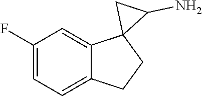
C1(F)=CC=C2C(=C1)C1(CC2)C(N)C1
